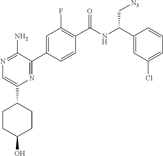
N1=C(N)C(C2=CC(F)=C(C(NC(C3=CC(Cl)=CC=C3)C[N3])=O)C=C2)=NC(C2CCC(O)CC2)=C1
